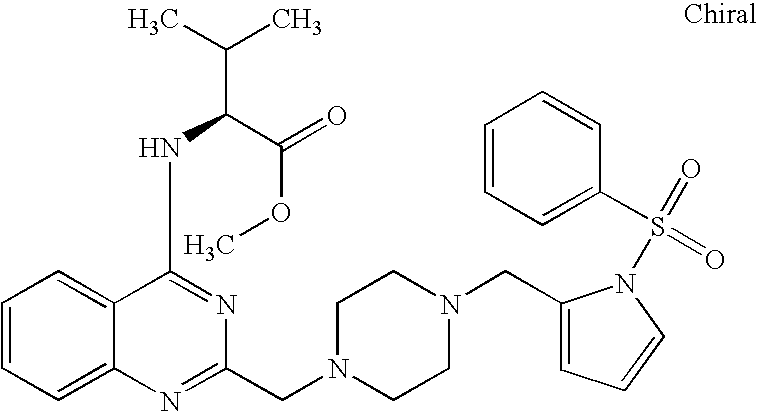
C1=CC=C2C(=C1)C(NC(C(C)C)C(=O)OC)=NC(CN1CCN(CC3=CC=CN3S(C3=CC=CC=C3)(=O)=O)CC1)=N2
